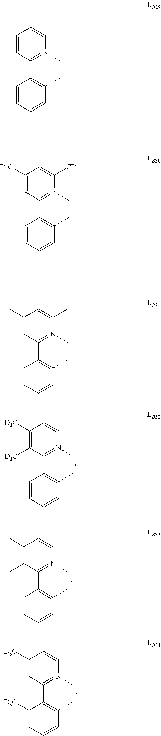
C1=CC(C2=C(C)C=C(C)C=C2)=N(C)C=C1C.C1([D3C])=CC(C2=C(C)C=CC=C2)=N(C)C([CD3])=C1.C1(C)=CC(C2=C(C)C=CC=C2)=N(C)C(C)=C1.C1([D3C])=C([D3C])C(C2=C(C)C=CC=C2)=N(C)C=C1.C1([D3C])=CC(C2=C(C)C=CC=C2[D3C])=N(C)C=C1.C1(C)=C(C)C(C2=C(C)C=CC=C2)=N(C)C=C1
